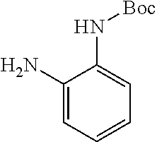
C1(N)=CC=CC=C1N[Boc]
